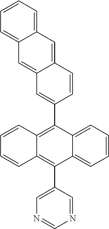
C1(C2=C3C(=C(C4=CN=CN=C4)C4=CC=CC=C24)C=CC=C3)=CC2=CC3=CC=CC=C3C=C2C=C1
